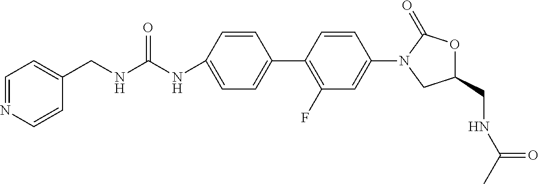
C1=C(NC(NCC2=CC=NC=C2)=O)C=CC(C2=C(F)C=C(N3CC(CNC(C)=O)OC3=O)C=C2)=C1
